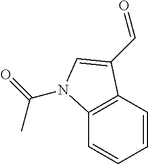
C1=CC2=C(C=C1)N(C(=O)C)C=C2C=O
